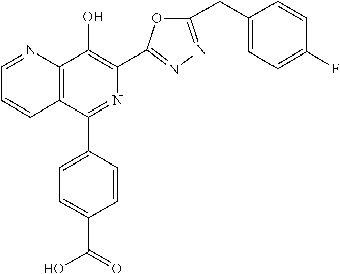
C1=NC2=C(C=C1)C(C1=CC=C(C(=O)O)C=C1)=NC(C1=NN=C(CC3=CC=C(F)C=C3)O1)=C2O
